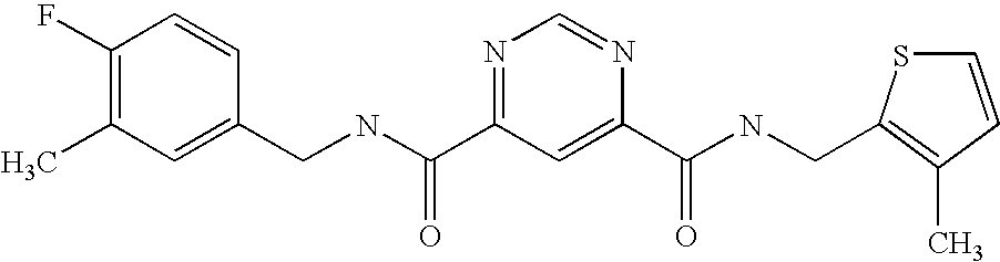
C(NC(=O)C1=NC=NC(C(=O)NCC2=C(C)C=CS2)=C1)C1=CC(C)=C(F)C=C1
